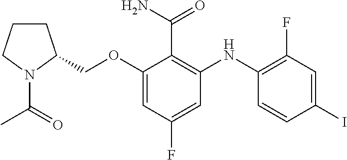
C1(OCC2CCCN2C(C)=O)=CC(F)=CC(NC2=C(F)C=C(I)C=C2)=C1C(N)=O
